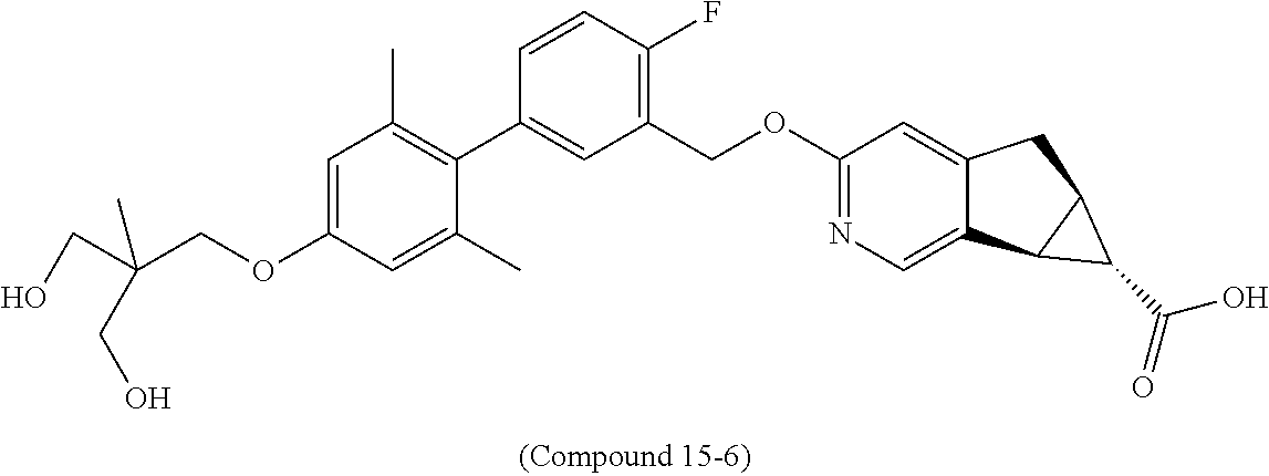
C1(C)=CC(OCC(CO)(CO)C)=CC(C)=C1C1=CC(COC2=NC=C3C(=C2)CC2C3C2C(O)=O)=C(F)C=C1
